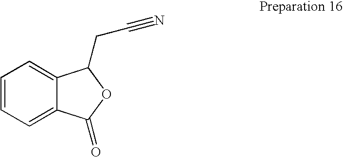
C(C1C2=CC=CC=C2C(=O)O1)C#N
